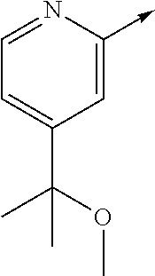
C1=NC(->C)=CC(C(OC)(C)C)=C1
